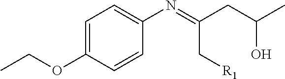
C1=C(OCC)C=CC(N=C(CC(C)O)C[R1])=C1
